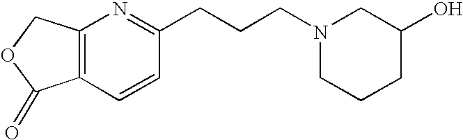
O=C1C2=C(CO1)N=C(CCCN1CCCC(O)C1)C=C2
